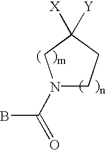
N1(C(=O)B)CCC([X])([Y])C1
